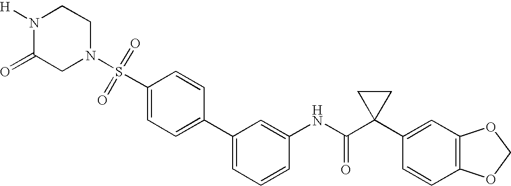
C1(NC(C2(C3=CC4=C(C=C3)OCO4)CC2)=O)=CC(C2=CC=C(S(N3CCN([H])C(=O)C3)(=O)=O)C=C2)=CC=C1
